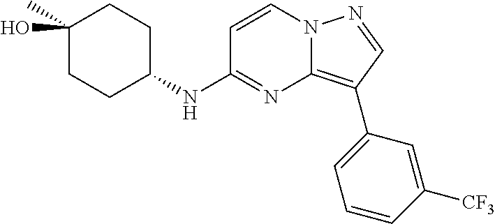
C1=CN2C(=C(C3=CC=CC([CF3])=C3)C=N2)N=C1NC1CCC(O)(C)CC1
